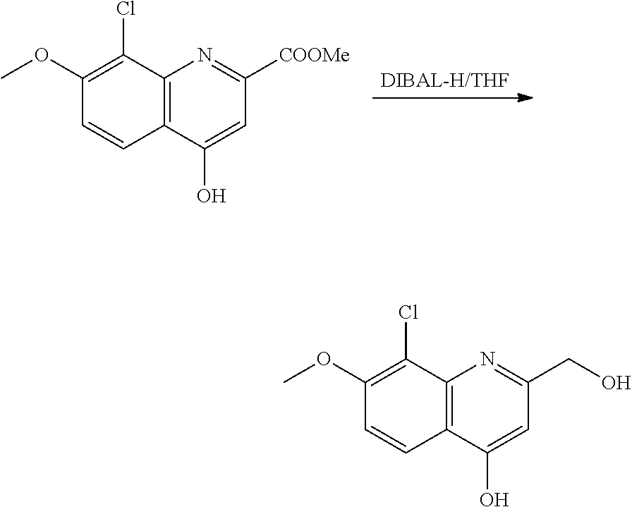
C12=C(C(O)=CC([COOMe])=N1)C=CC(OC)=C2Cl.C12=C(C(O)=CC(CO)=N1)C=CC(OC)=C2Cl
